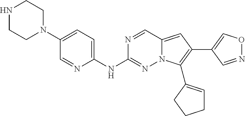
N1CCN(C2=CC=C(NC3=NN4C(=CC(C5=CON=C5)=C4C4=CCCC4)C=N3)N=C2)CC1
